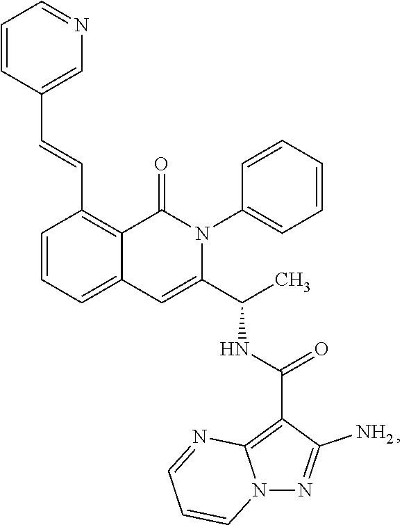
C1=CC=C2C(=C1C=CC1=CN=CC=C1)C(=O)N(C1=CC=CC=C1)C(C(C)NC(=O)C1=C3N(N=C1N)C=CC=N3)=C2
